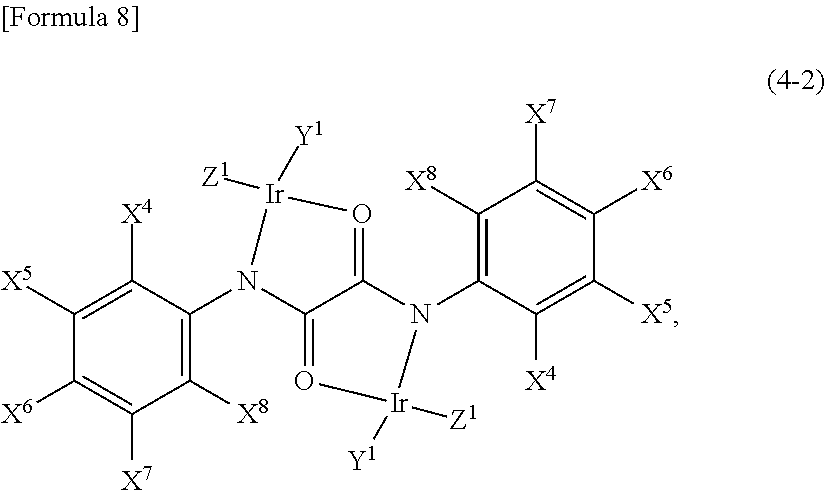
C1([X5])=C([X4])C(N2C3=O[Ir]([Z1])([Y1])N(C4=C([X8])C([X7])=C([X6])C([X5])=C4[X4])C3=O[Ir]2([Z1])[Y1])=C([X8])C([X7])=C1[X6]
